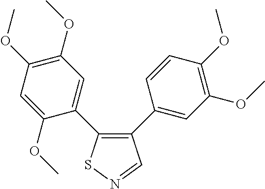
C1=C(OC)C(C2=C(C3=CC(OC)=C(OC)C=C3)C=NS2)=CC(OC)=C1OC
